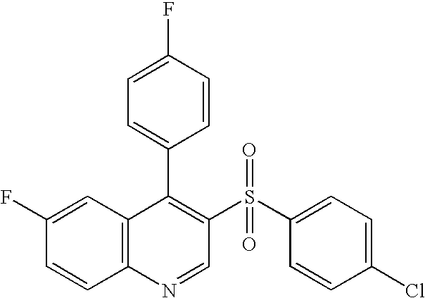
C12=C(C=C(F)C=C1)C(C1=CC=C(F)C=C1)=C(S(C1=CC=C(Cl)C=C1)(=O)=O)C=N2
